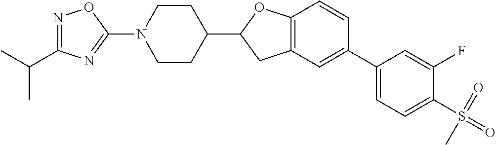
N1(C2=NC(C(C)C)=NO2)CCC(C2CC3=C(O2)C=CC(C2=CC=C(S(=O)(C)=O)C(F)=C2)=C3)CC1
